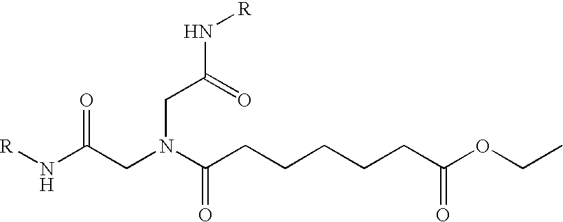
N(C(CN(C(CCCCCC(OCC)=O)=O)CC(N[R])=O)=O)[R]
